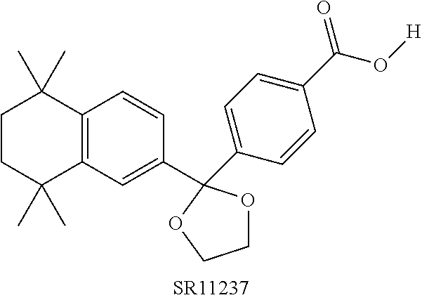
C12=C(C=C(C3(C4=CC=C(C(O[H])=O)C=C4)OCCO3)C=C1)C(C)(C)CCC2(C)C
